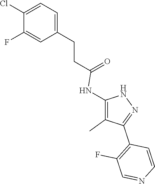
C1=C(CCC(=O)NC2=C(C)C(C3=C(F)C=NC=C3)=NN2)C=C(F)C(Cl)=C1
